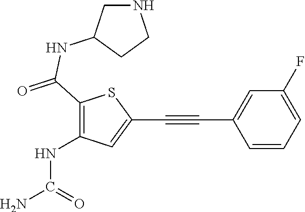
N1CC(NC(C2=C(NC(N)=O)C=C(C#CC3=CC(F)=CC=C3)S2)=O)CC1
